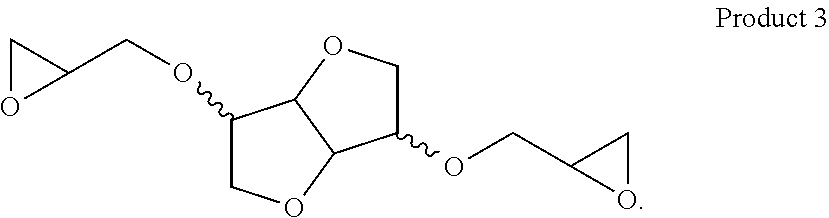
C1(OCC2CO2)COC2C1OCC2OCC1OC1
